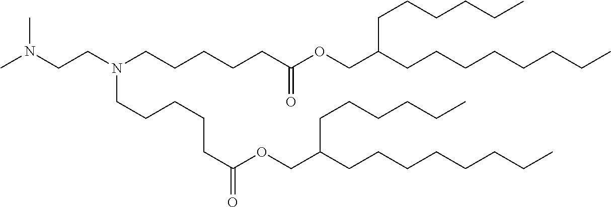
CN(CCN(CCCCCC(OCC(CCCCCCCC)CCCCCC)=O)CCCCCC(OCC(CCCCCC)CCCCCCCC)=O)C
